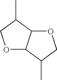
O1C2C(C(C)C1)OCC2C
